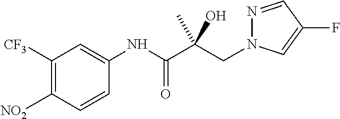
C(C(C(NC1=CC([CF3])=C([NO2])C=C1)=O)(O)C)N1N=CC(F)=C1
